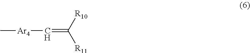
C(=C([R10])[R11])[Ar4]C
